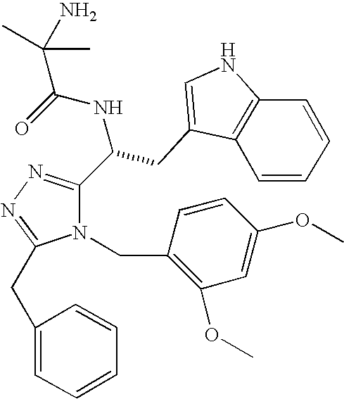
O=C(NC(C1=NN=C(CC2=CC=CC=C2)N1CC1=C(OC)C=C(OC)C=C1)CC1=CNC2=C1C=CC=C2)C(C)(N)C
